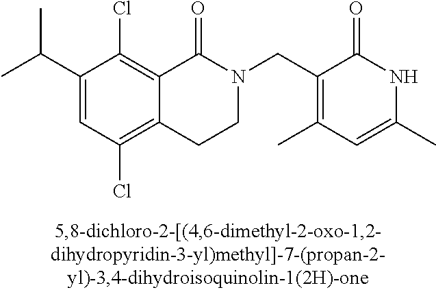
C1(C(C)C)=CC(Cl)=C2C(=C1Cl)C(=O)N(CC1=C(C)C=C(C)NC1=O)CC2
